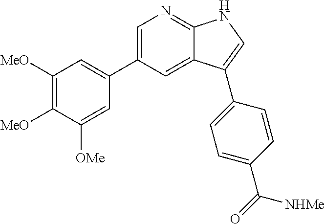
C1([MeO])=C([MeO])C([OMe])=CC(C2=CN=C3C(=C2)C(C2=CC=C(C([NHMe])=O)C=C2)=CN3)=C1
